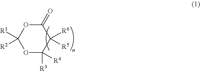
C1(=O)OC([R1])([R2])OC([R3])([R4])C1([R6])[R5]
